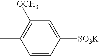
C1([OCH3])=C(C)C=CC([SO3K])=C1
